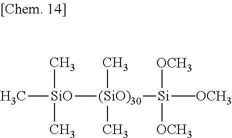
C[SiO](C)(C)[(SiO)30](C)(C)[Si]([OCH3])(C)([OCH3])[OCH3]
